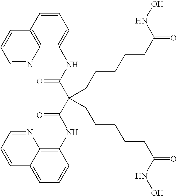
C1(NC(C(C(NC2=C3C(=CC=C2)C=CC=N3)=O)(CCCCCC(=O)NO)CCCCCC(=O)NO)=O)=CC=CC2=C1N=CC=C2
